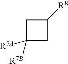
C1C([R7B])([R7A])CC1[R8]
